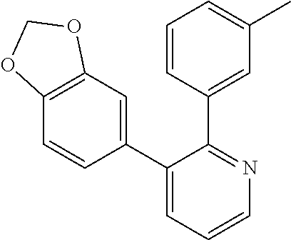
C12=C(C=C(C3=CC=CN=C3C3=CC(C)=CC=C3)C=C1)OCO2
